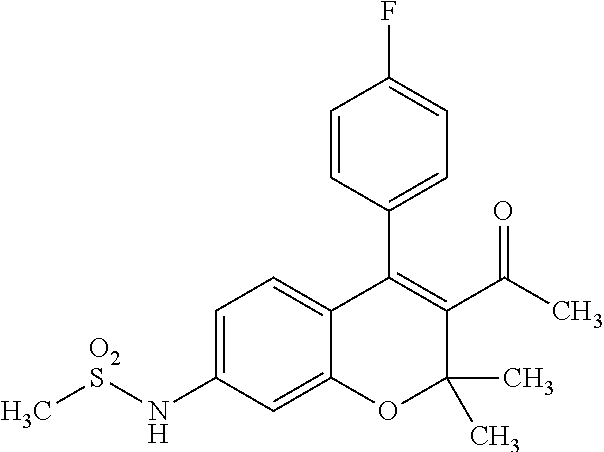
C1=CC(C2=C(C(C)=O)C(C)(C)OC3=CC(N[O2S]C)=CC=C23)=CC=C1F
